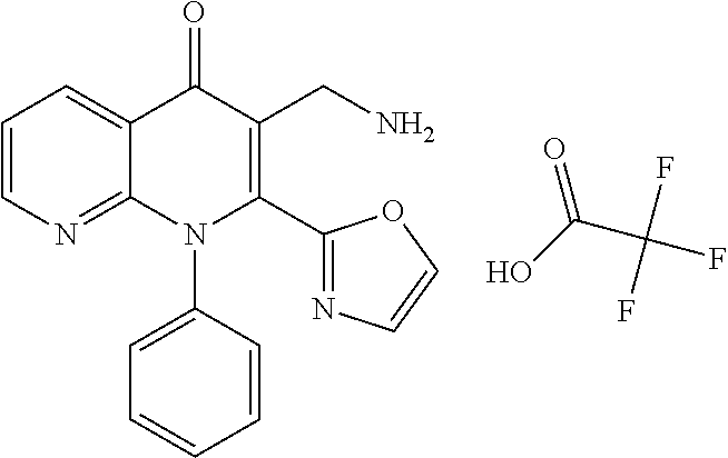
C1=CN=C2C(=C1)C(=O)C(CN)=C(C1=NC=CO1)N2C1=CC=CC=C1.FC(C(=O)O)(F)F
